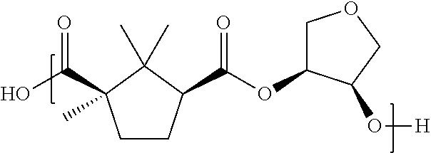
C1CC(C(OC2COCC2O[H])=O)C(C)(C)C1(C(O)=O)C
